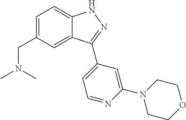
C1=C(CN(C)C)C=C2C(=C1)NN=C2C1=CC=NC(N2CCOCC2)=C1
